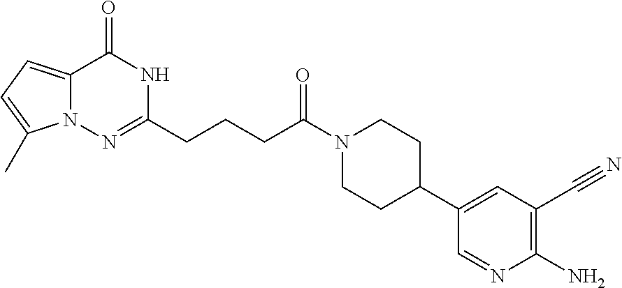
C12=CC=C(C)N1N=C(CCCC(N1CCC(C3=CC(C#N)=C(N)N=C3)CC1)=O)NC2=O
